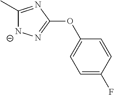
C1(C)=NC(OC2=CC=C(F)C=C2)=N[N-]1
